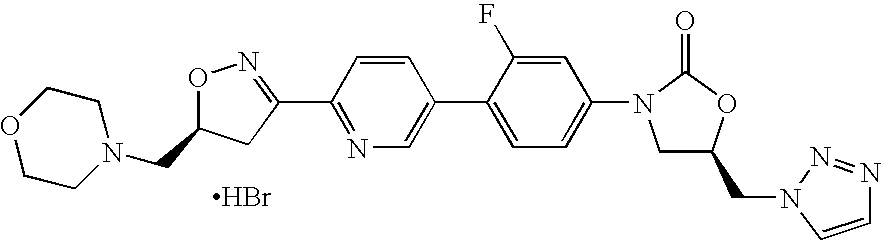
O1N=C(C2=NC=C(C3=CC=C(N4CC(CN5C=CN=N5)OC4=O)C=C3F)C=C2)CC1CN1CCOCC1.Br
